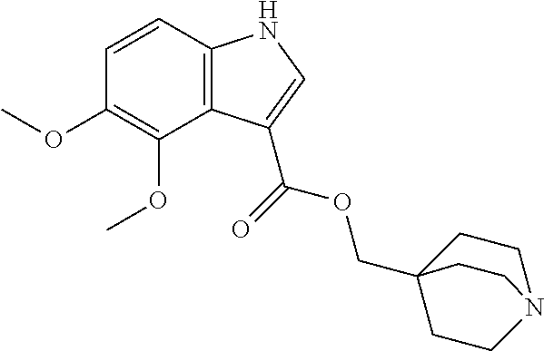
C12=C(C=CC(OC)=C1OC)NC=C2C(=O)OCC12CCN(CC1)CC2
